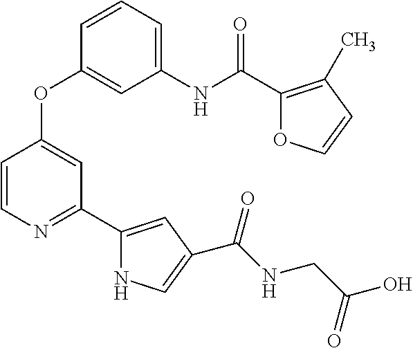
C1=CN=C(C2=CC(C(=O)NCC(=O)O)=CN2)C=C1OC1=CC(NC(C2=C(C)C=CO2)=O)=CC=C1
